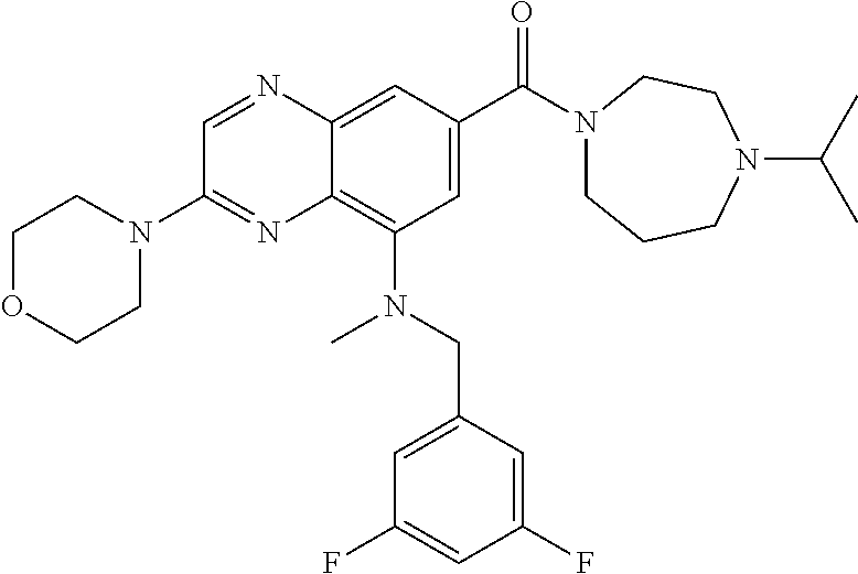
C1=NC2=CC(C(=O)N3CCCN(C(C)C)CC3)=CC(N(CC3=CC(F)=CC(F)=C3)C)=C2N=C1N1CCOCC1
